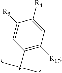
C1([R4])=CC([R17])=C(C)C=C1[R5]
